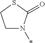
C1N(*)C(=O)SC1
